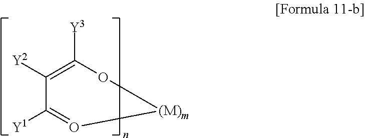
C1([Y2])=C([Y3])O[(M)m]O=C1[Y1]
